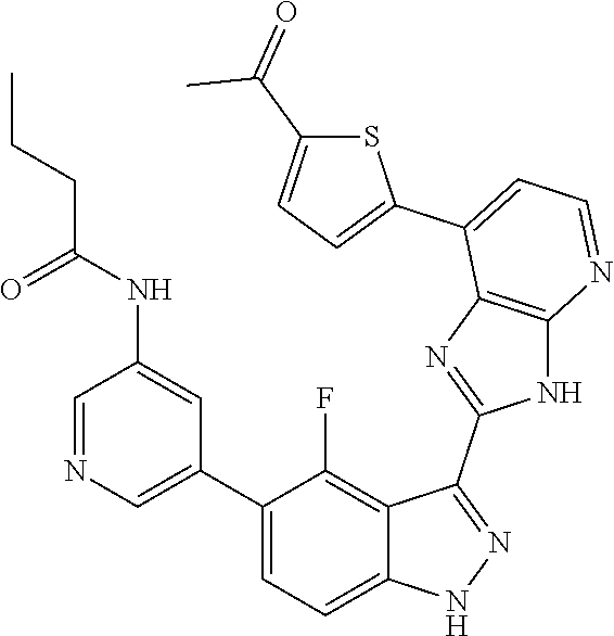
C1=NC=C(C2=CC=C3C(=C2F)C(C2=NC4=C(N2)N=CC=C4C2=CC=C(C(=O)C)S2)=NN3)C=C1NC(CCC)=O
